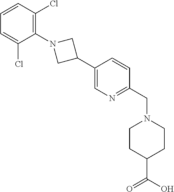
C1=CC(Cl)=C(N2CC(C3=CN=C(CN4CCC(C(O)=O)CC4)C=C3)C2)C(Cl)=C1
